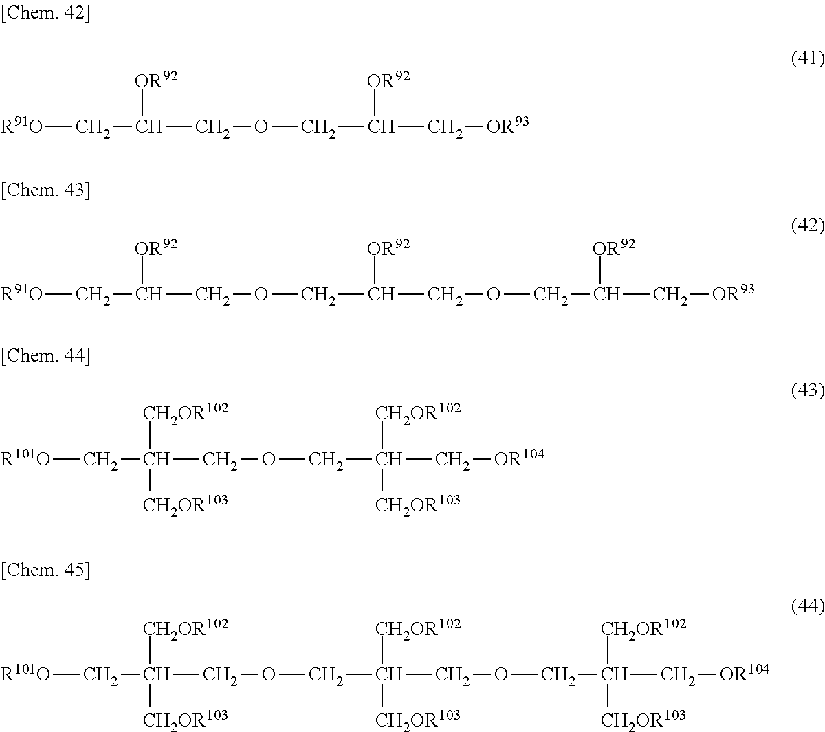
[R101O]CC([CH2OR102])(COCC([CH2OR102])(C[OR104])[CH2OR103])[CH2OR103].[R101O]CC([CH2OR102])(COCC([CH2OR102])(COCC(C[OR104])([CH2OR102])[CH2OR103])[CH2OR103])[CH2OR103].[R91O]CC([OR92])COCC([OR92])C[OR93].[R91O]CC([OR92])COCC([OR92])COCC(C[OR93])[OR92]
